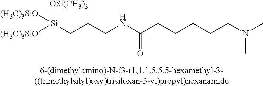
[(H3C)3SiO][Si](CCCNC(CCCCCN(C)C)=O)([OSi(CH3)3])[(H3C)3SiO]
